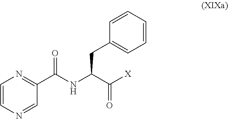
C1=CN=CC(C(NC(C([X])=O)CC2=CC=CC=C2)=O)=N1
